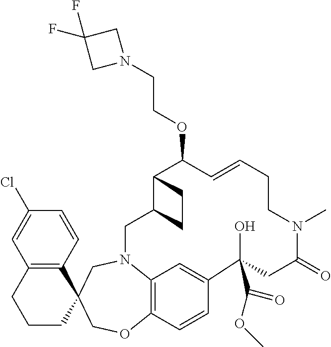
C12=C(CCCC13COC1=C4C=C(C=C1)C(O)(C(=O)OC)CC(=O)N(C)CCC=CC(OCCN1CC(F)(F)C1)C1C(CN4C3)CC1)C=C(Cl)C=C2
